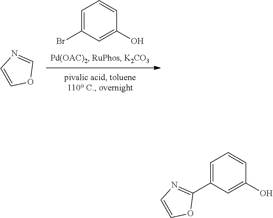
C1=C(Br)C=C(O)C=C1.C1=NC=CO1.C1=C(C2=NC=CO2)C=C(O)C=C1
